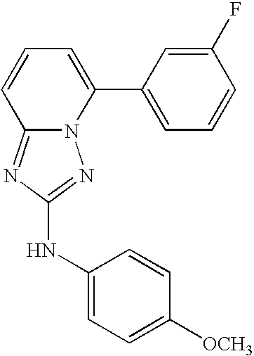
N12C(=NC(NC3=CC=C([OCH3])C=C3)=N1)C=CC=C2C1=CC=CC(F)=C1
